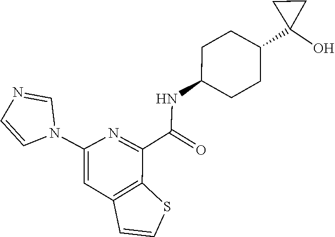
N1(C2=CC3=C(C(C(NC4CCC(C5(O)CC5)CC4)=O)=N2)SC=C3)C=NC=C1
